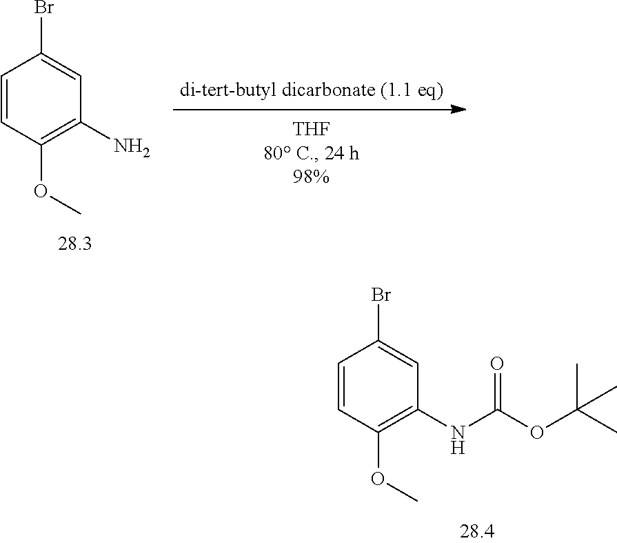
C1=CC(OC)=C(NC(OC(C)(C)C)=O)C=C1Br.[di-tert-butyl dicarbonate (1.1 eq)].C1=CC(OC)=C(N)C=C1Br
